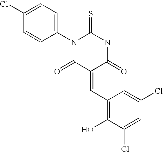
C1(Cl)=CC=C(N2C(=S)NC(=O)C(=CC3=C(O)C(Cl)=CC(Cl)=C3)C2=O)C=C1
